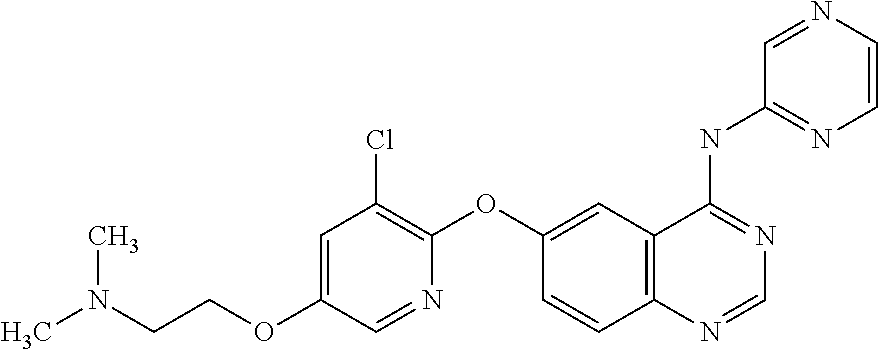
N(CCOC1=CC(Cl)=C(OC2=CC3=C(C=C2)N=CN=C3NC2=NC=CN=C2)N=C1)(C)C
